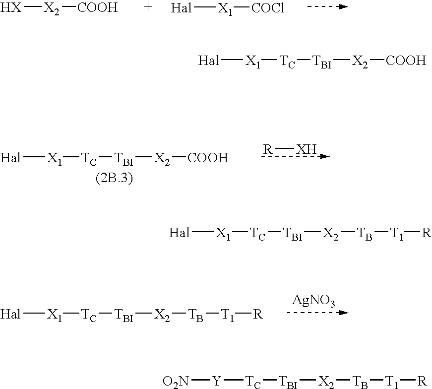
[HX][X2][COOH].[Hal][X1][COCl].[Hal][X1][TC][TBI][X2][COOH].[R][XH].[Hal][X1][TC][TBI][X2][TB][T1][R].[AgNO3].[Hal][X1][TC][TBI][X2][COOH].[Hal][X1][TC][TBI][X2][TB][T1][R].[Y]([TC][TBI][X2][TB][T1][R])[O2N]
